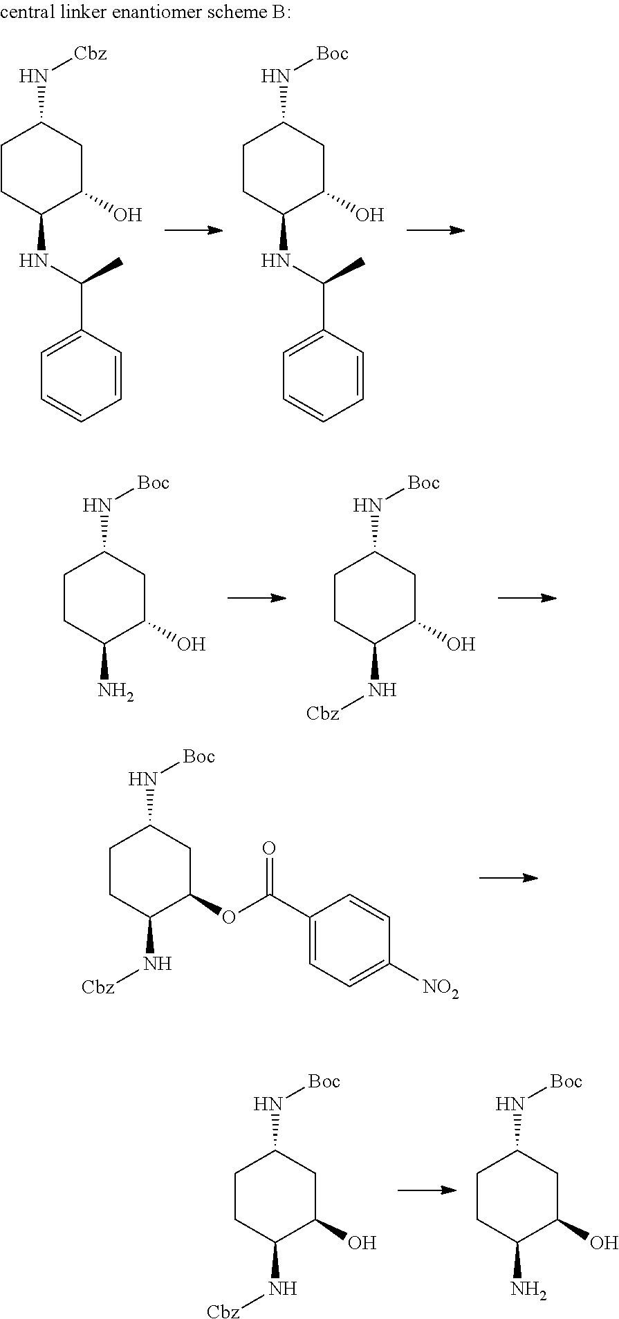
C1CC(N[Boc])CC(O)C1N.C1CC(N[Boc])CC(O)C1N[Cbz].C1CC(N[Boc])CC(OC(C2=CC=C([NO2])C=C2)=O)C1N[Cbz].C1CC(N[Boc])CC(O)C1N[Cbz].C1CC(N[Boc])CC(O)C1N.C1CC(N[Cbz])CC(O)C1NC(C1=CC=CC=C1)C.C1CC(N[Boc])CC(O)C1NC(C1=CC=CC=C1)C
